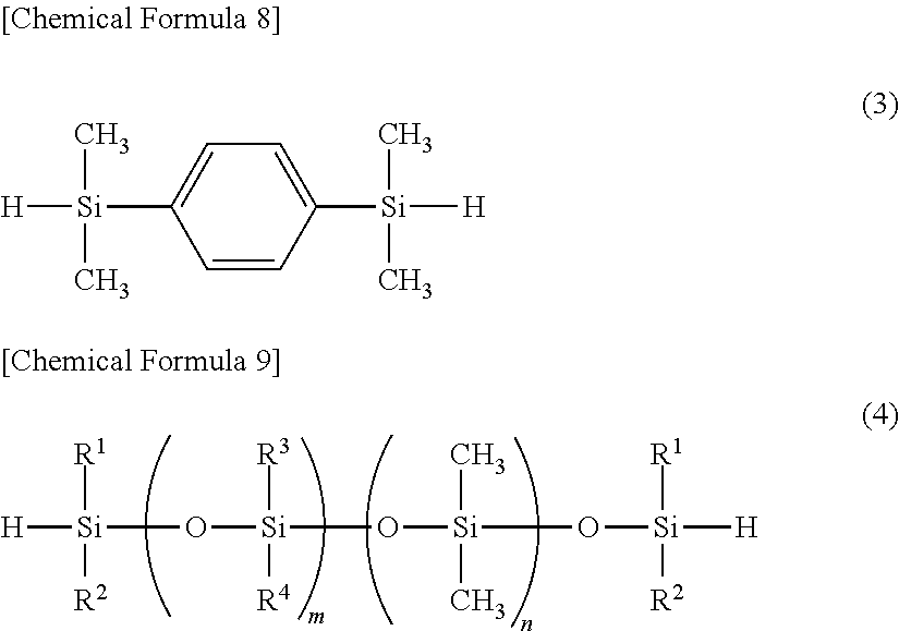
[H][Si]([R1])([R2])O[Si](O[Si](O[Si]([H])([R1])[R2])(C)C)([R3])[R4].[H][Si](C1=CC=C([Si](C)(C)[H])C=C1)(C)C
